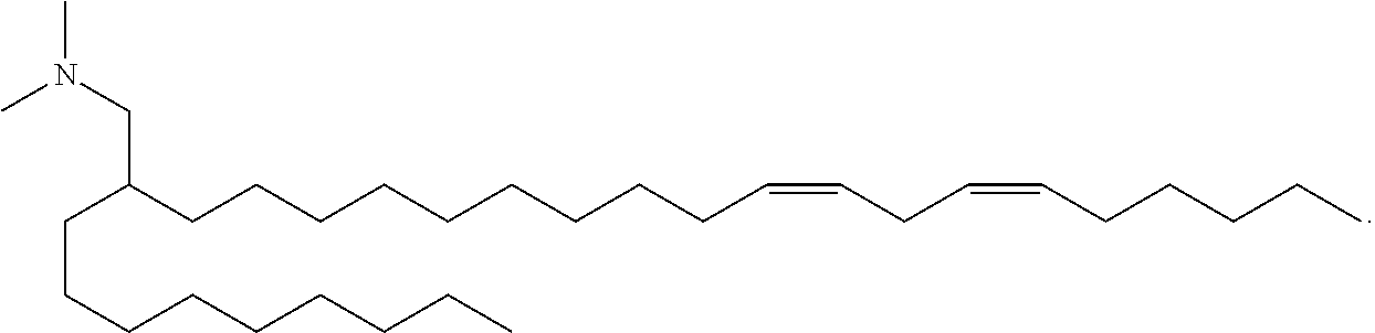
CN(C)CC(CCCCCCCCCC=CCC=CCCCCC)CCCCCCCCC
